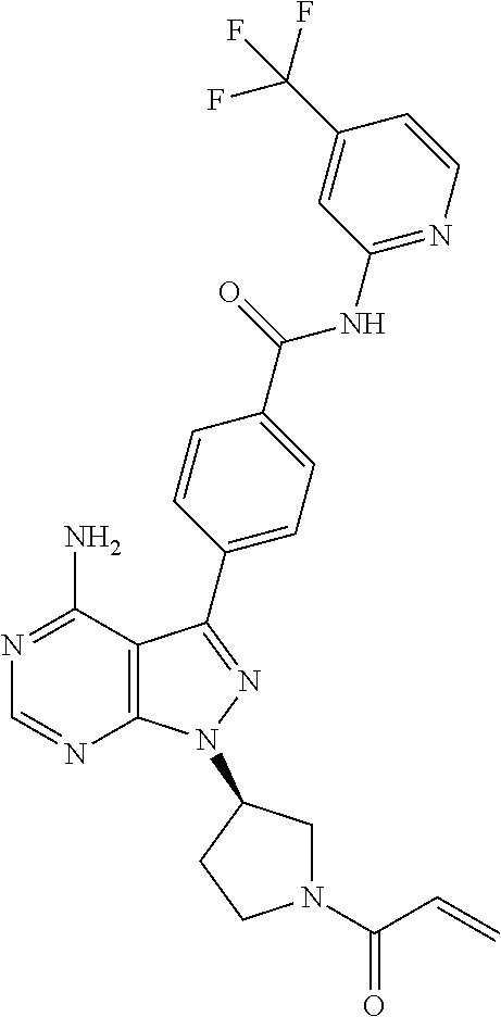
C1=NC2=C(C(N)=N1)C(C1=CC=C(C(=O)NC3=NC=CC(C(F)(F)F)=C3)C=C1)=NN2C1CN(C(C=C)=O)CC1
